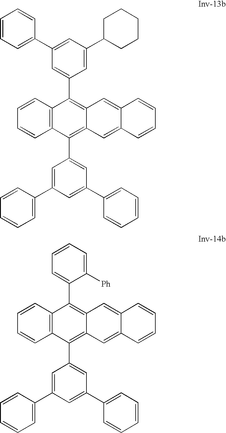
C1=CC2=C(C=C1)C(C1=CC(C3=CC=CC=C3)=CC(C3=CC=CC=C3)=C1)=C1C(=C2C2=CC(C3=CC=CC=C3)=CC(C3CCCCC3)=C2)C=C2C(=C1)C=CC=C2.C1=CC2=C(C=C1)C(C1=CC(C3=CC=CC=C3)=CC(C3=CC=CC=C3)=C1)=C1C(=C2C2=CC=CC=C2[Ph])C=C2C(=C1)C=CC=C2
